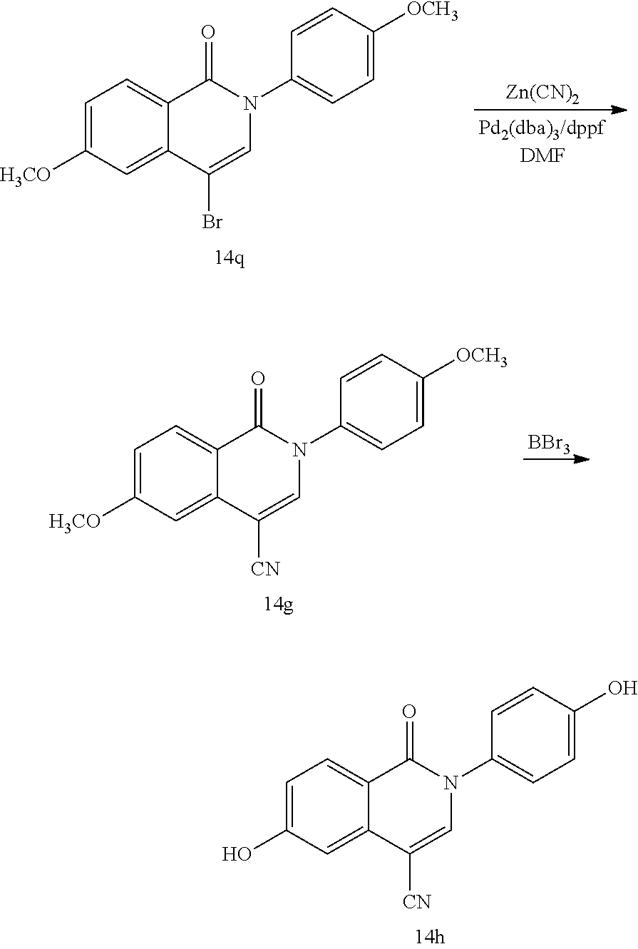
C1=C(O)C=C2C(=C1)C(=O)N(C1=CC=C(O)C=C1)C=C2[CN].C1=C([H3CO])C=C2C(=C1)C(=O)N(C1=CC=C([OCH3])C=C1)C=C2Br.[Zn(CN)2].C1=C([H3CO])C=C2C(=C1)C(=O)N(C1=CC=C([OCH3])C=C1)C=C2[CN].[BBr3]
